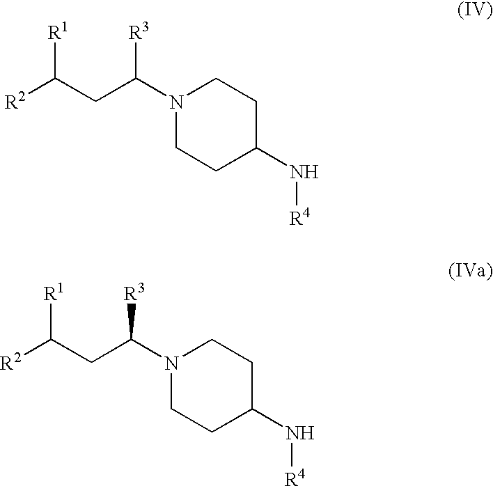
[R2]C(CC(N1CCC(N[R4])CC1)[R3])[R1].[R2]C(CC(N1CCC(N[R4])CC1)[R3])[R1]
